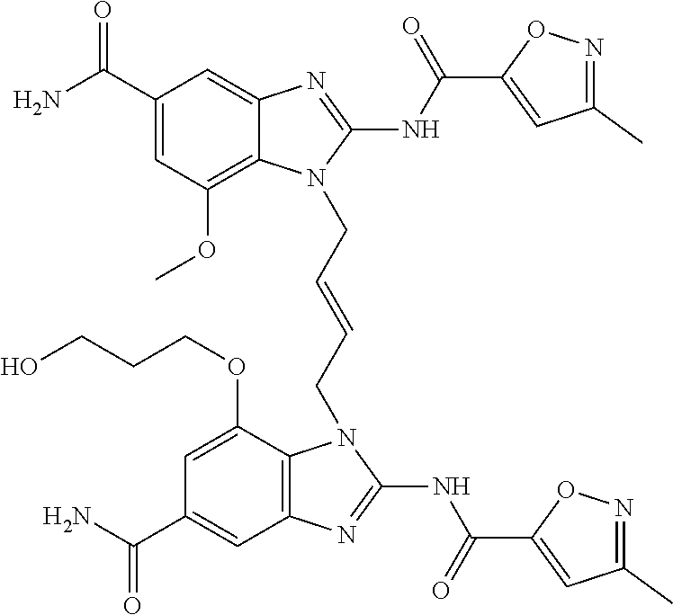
NC(C1=CC(OC)=C2C(=C1)N=C(NC(=O)C1=CC(C)=NO1)N2CC=CCN1C2=C(C=C(C(N)=O)C=C2OCCCO)N=C1NC(=O)C1=CC(C)=NO1)=O
